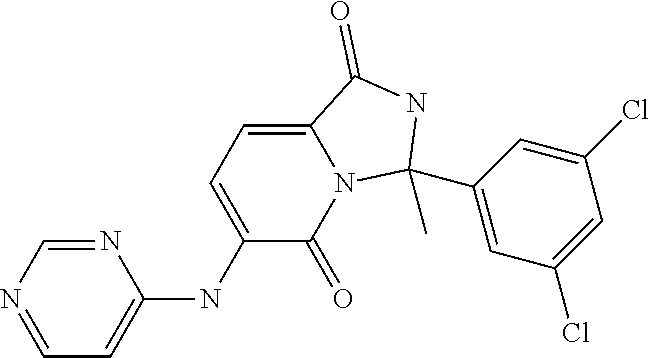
N1=CN=CC=C1NC1=CC=C2N(C1=O)C(C)(C1=CC(Cl)=CC(Cl)=C1)NC2=O
